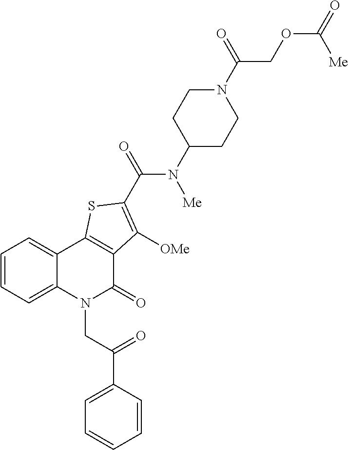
C1=CC=C2C(=C1)C1=C(C(=O)N2CC(C2=CC=CC=C2)=O)C([OMe])=C(C(=O)N(C2CCN(C(=O)COC(=O)[Me])CC2)[Me])S1
